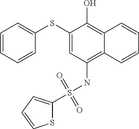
C1(SC2=CC=CC=C2)=CC(NS(C2=CC=CS2)(=O)=O)=C2C(=C1O)C=CC=C2
